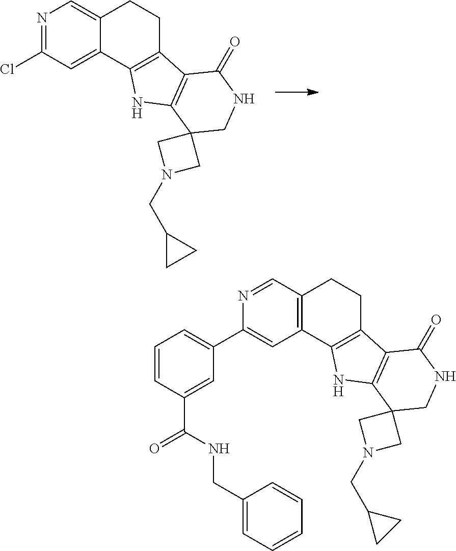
C12=CN=C(Cl)C=C1C1=C(CC2)C2=C(N1)C1(CNC2=O)CN(CC2CC2)C1.C12=C(C3=C(CC1)C1=C(N3)C3(CNC1=O)CN(CC1CC1)C3)C=C(C1=CC=CC(C(NCC3=CC=CC=C3)=O)=C1)N=C2
